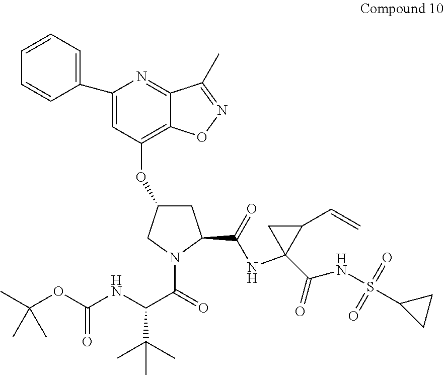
C1=C(C2=CC=CC=C2)N=C2C(=C1OC1CC(C(NC3(C(NS(C4CC4)(=O)=O)=O)C(C=C)C3)=O)N(C(=O)C(NC(OC(C)(C)C)=O)C(C)(C)C)C1)ON=C2C
